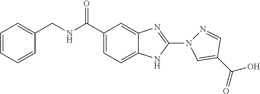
C12=CC=C(C(=O)NCC3=CC=CC=C3)C=C1N=C(N1N=CC(C(O)=O)=C1)N2
